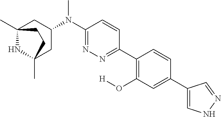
C12(C)NC(C)(CC(N(C3=NN=C(C4=C(O[H])C=C(C5=CNN=C5)C=C4)C=C3)C)C1)CC2
